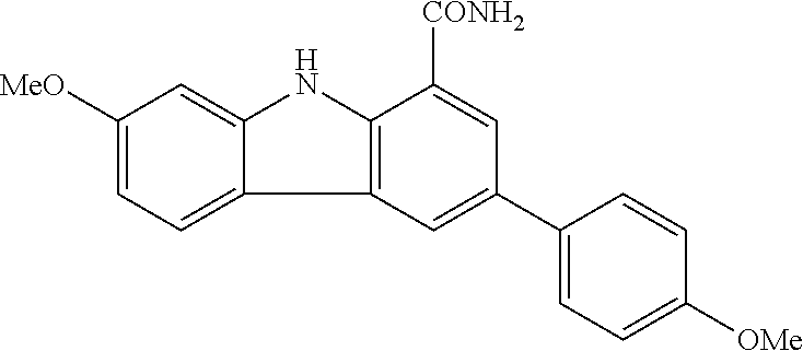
C12=CC([MeO])=CC=C1C1=C(N2)C([CONH2])=CC(C2=CC=C([OMe])C=C2)=C1
